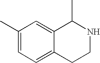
C1(C)=CC=C2C(=C1)C(C)NCC2
